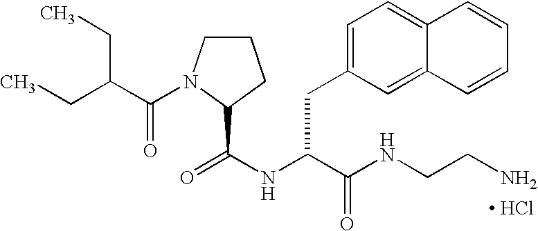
[ HCl].C1CN(C(C(CC)CC)=O)C(C(NC(C(NCCN)=O)CC2=CC=C3C(=C2)C=CC=C3)=O)C1
